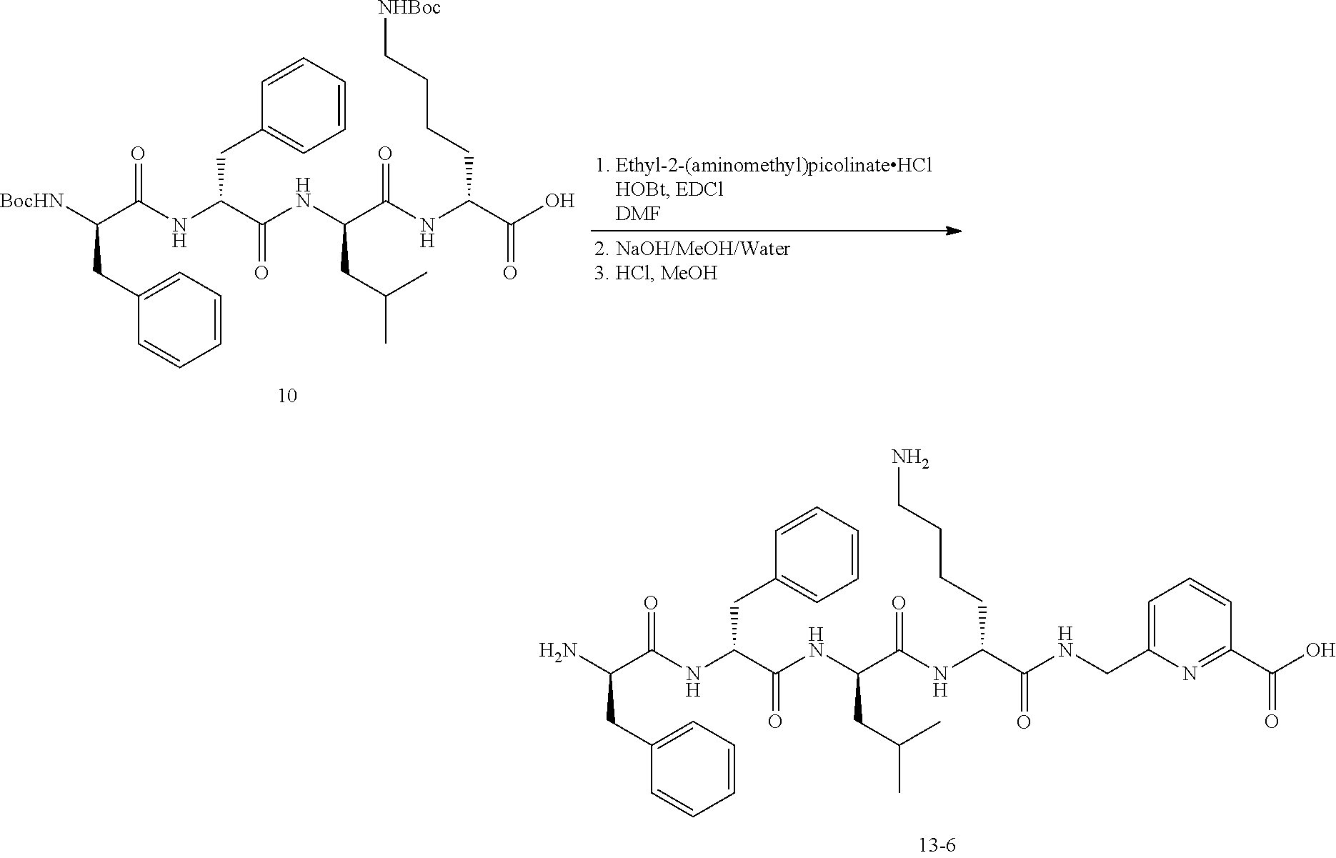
C1(CC(C(NC(C(NC(C(=O)NC(CCCC[NHBoc])C(=O)O)CC(C)C)=O)CC2=CC=CC=C2)=O)[BocHN])=CC=CC=C1.C1(CC(C(NC(C(NC(C(=O)NC(CCCCN)C(=O)NCC2=CC=CC(C(=O)O)=N2)CC(C)C)=O)CC2=CC=CC=C2)=O)N)=CC=CC=C1
